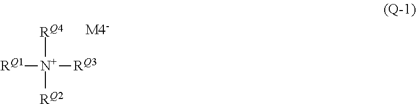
[RQ1][N+]([RQ2])([RQ4])[RQ3]
